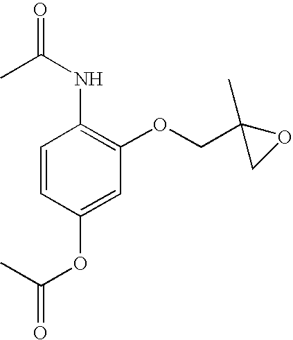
C1=CC(OC(=O)C)=CC(OCC2(C)CO2)=C1NC(=O)C
